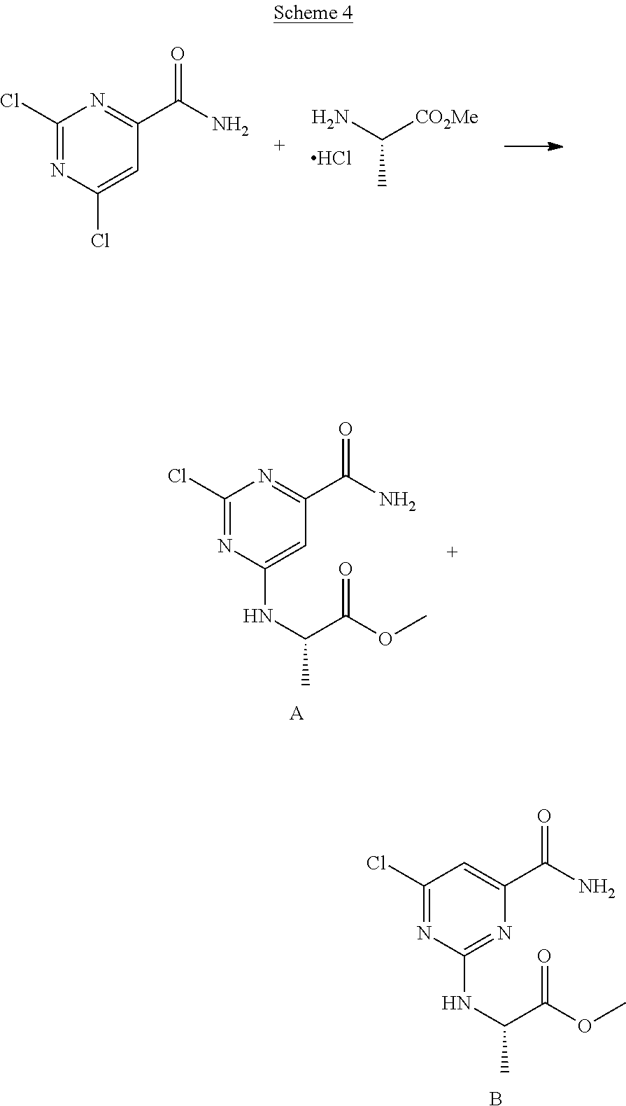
C1(Cl)=NC(NC(C(OC)=O)C)=NC(C(N)=O)=C1.B.NC([CO2Me])C.Cl.C1(Cl)=NC(Cl)=CC(C(N)=O)=N1.C1(Cl)=NC(NC(C(OC)=O)C)=CC(C(N)=O)=N1.[A]
